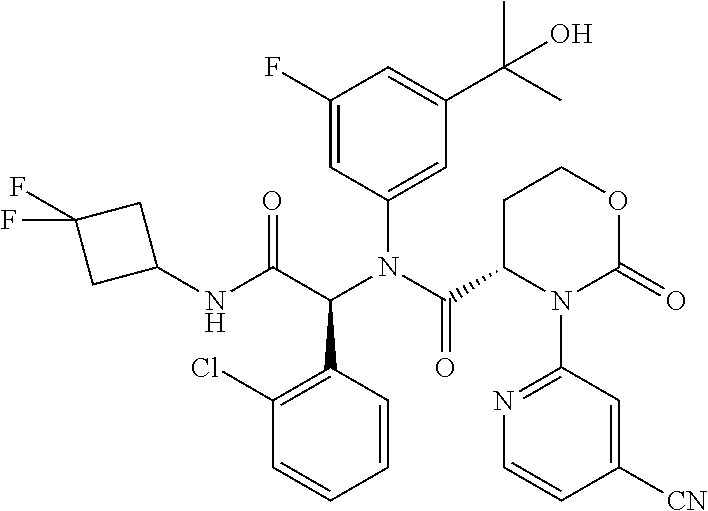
C1(Cl)=C(C(C(NC2CC(F)(F)C2)=O)N(C(C2N(C3=NC=CC([CN])=C3)C(=O)OCC2)=O)C2=CC(C(C)(C)O)=CC(F)=C2)C=CC=C1
